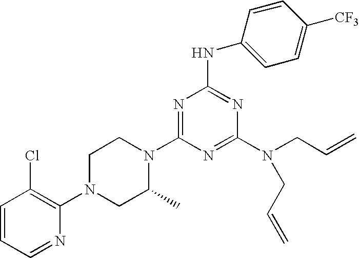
C1=CC=NC(N2CC(C)N(C3=NC(NC4=CC=C([CF3])C=C4)=NC(N(CC=C)CC=C)=N3)CC2)=C1Cl
